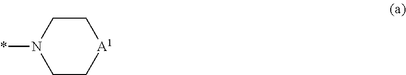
C1C[A1]CCN1*
